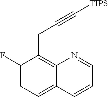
C1(F)=CC=C2C(=C1CC#C[TIPS])N=CC=C2
